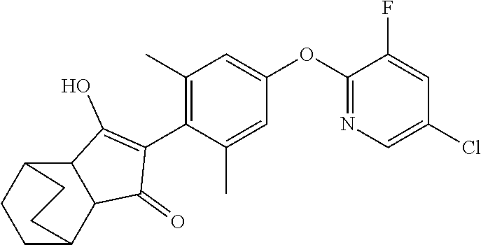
C1(OC2=CC(C)=C(C3=C(O)C4C5CCC(C4C3=O)CC5)C(C)=C2)=NC=C(Cl)C=C1F
